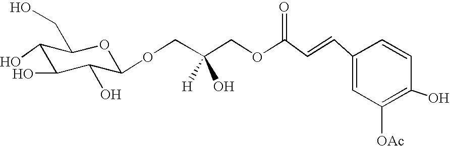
C1(O)C(O)C(O)C(OCC(COC(C=CC2=CC([OAc])=C(O)C=C2)=O)([H])O)OC1CO
